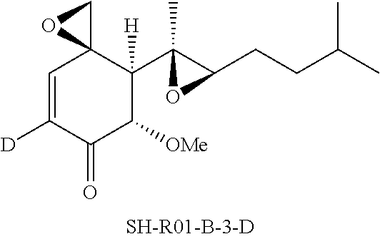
C1=C([D])C(=O)C([OMe])C(C2(C)C(CCC(C)C)O2)([H])C12CO2
